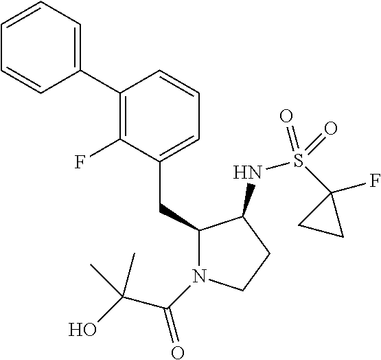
C1(CC2=CC=CC(C3=CC=CC=C3)=C2F)N(C(=O)C(O)(C)C)CCC1NS(C1(F)CC1)(=O)=O
